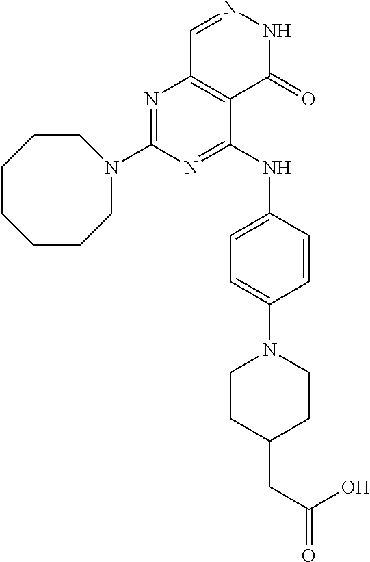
N1=C(N2CCCCCCC2)N=C(NC2=CC=C(N3CCC(CC(O)=O)CC3)C=C2)C2=C1C=NNC2=O
